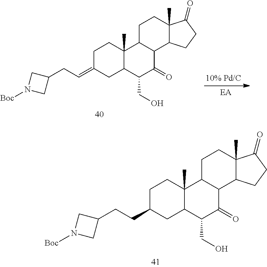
C1C(=CCC2CN([Boc])C2)CC2C(C)(C1)C1C(C(=O)C2CO)C2C(C)(CC1)C(=O)CC2.C1C(CCC2CN([Boc])C2)CC2C(C)(C1)C1C(C(=O)C2CO)C2C(C)(CC1)C(=O)CC2
